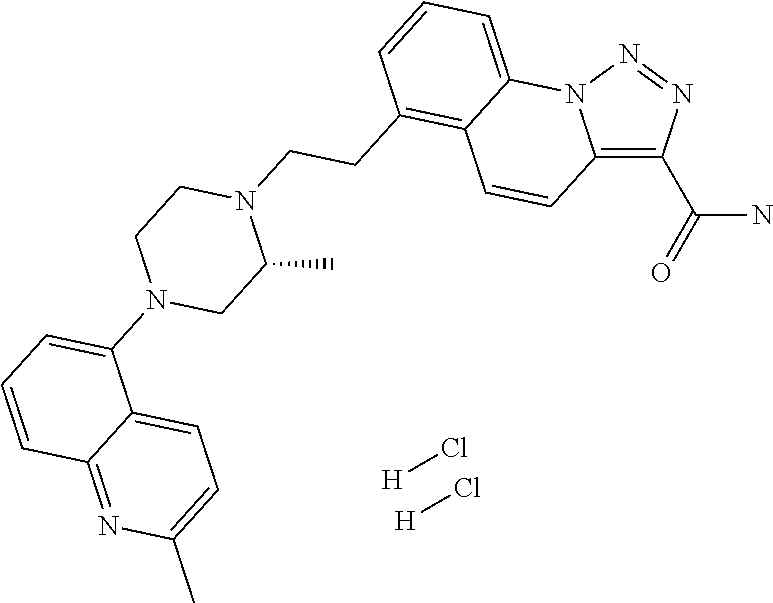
[H]Cl.[H]Cl.C12=C(C(=O)N)N=NN1C1=CC=CC(CCN3CCN(C4=CC=CC5=NC(C)=CC=C45)CC3C)=C1C=C2
